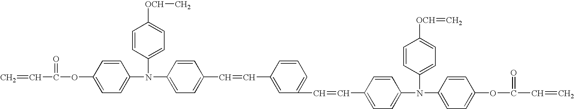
C=CC(=O)OC1=CC=C(N(C2=CC=C([OCH]C)C=C2)C2=CC=C(C=CC3=CC(C=CC4=CC=C(N(C5=CC=C([OCH]=C)C=C5)C5=CC=C(OC(=O)C=C)C=C5)C=C4)=CC=C3)C=C2)C=C1
